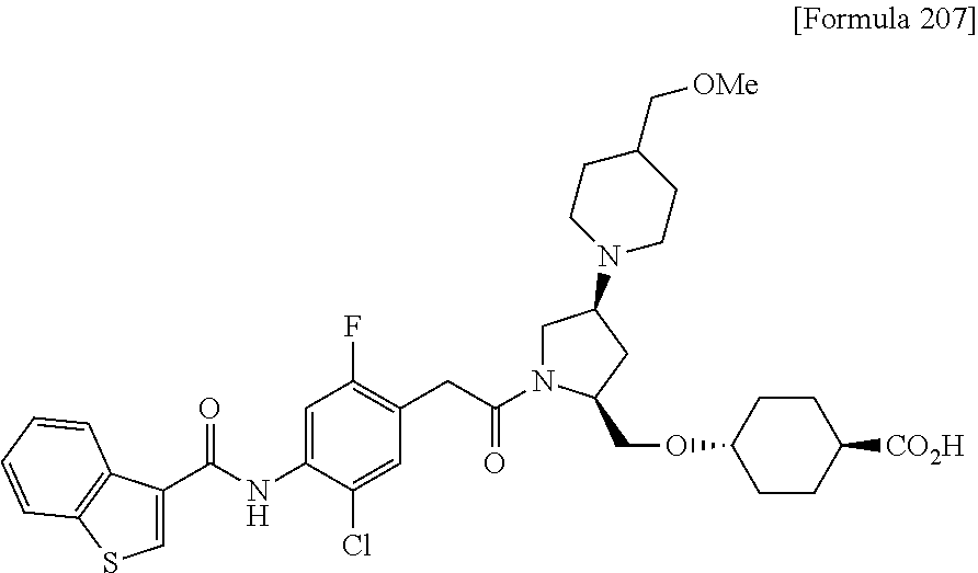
C1(C(NC2=CC(F)=C(CC(N3CC(N4CCC(C[OMe])CC4)CC3COC3CCC([CO2H])CC3)=O)C=C2Cl)=O)=CSC2=C1C=CC=C2
